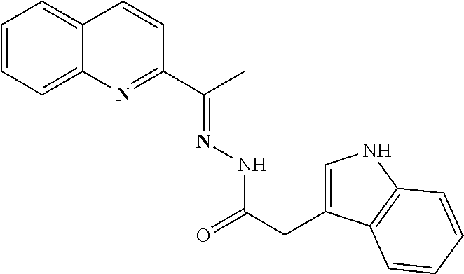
C12=CC=CC=C1N=C(C(=NNC(CC1=CNC3=C1C=CC=C3)=O)C)C=C2
